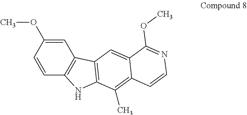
C1=C(OC)C=CC2=C1C1=C(N2)C(C)=C2C(=C1)C(OC)=NC=C2
